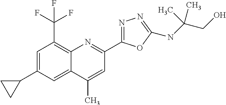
C1(C)=CC(C2=NN=C(NC(CO)(C)C)O2)=NC2=C(C(F)(F)F)C=C(C3CC3)C=C12
